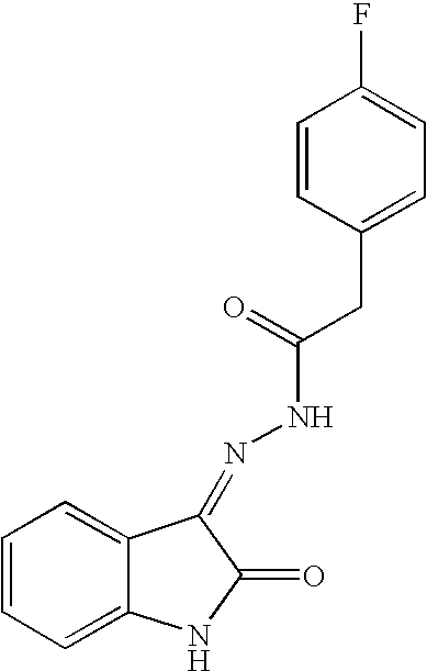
C1=CC=C2C(=C1)C(=NNC(CC1=CC=C(F)C=C1)=O)C(=O)N2
